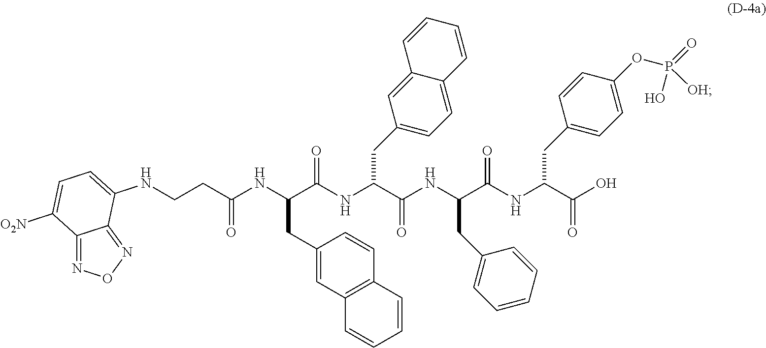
C1(CC(NC(CCNC2=CC=C([O2N])C3=NON=C32)=O)C(NC(C(NC(C(NC(C(O)=O)CC2=CC=C(OP(=O)(O)[OH])C=C2)=O)CC2=CC=CC=C2)=O)CC2=CC=C3C(=C2)C=CC=C3)=O)=CC2=C(C=C1)C=CC=C2
